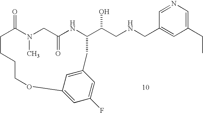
C1=NC=C(CC)C=C1CNCC(O)C1NC(=O)CN(C)C(=O)CCCCOC2=CC(F)=CC(=C2)C1
